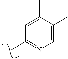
CC1=NC=C(C)C(C)=C1
